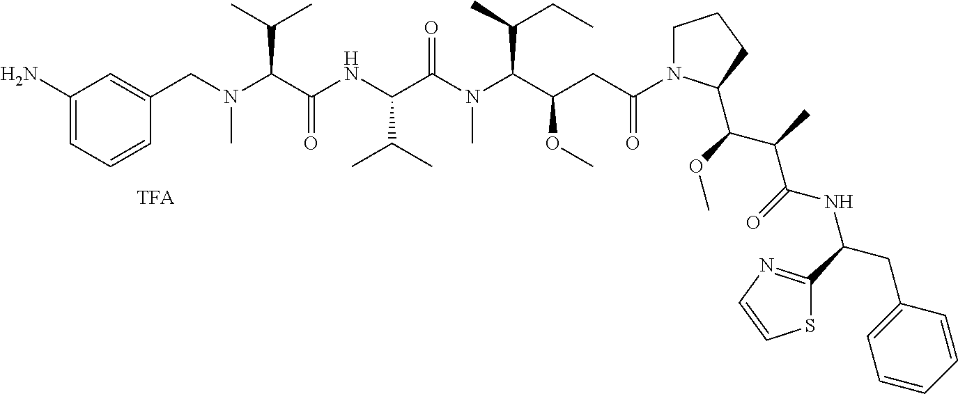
C1(N)=CC=CC(CN(C(C(NC(C(N(C(C(CC(=O)N2CCCC2C(OC)C(C)C(=O)NC(CC2=CC=CC=C2)C2=NC=CS2)OC)C(C)CC)C)=O)C(C)C)=O)C(C)C)C)=C1
